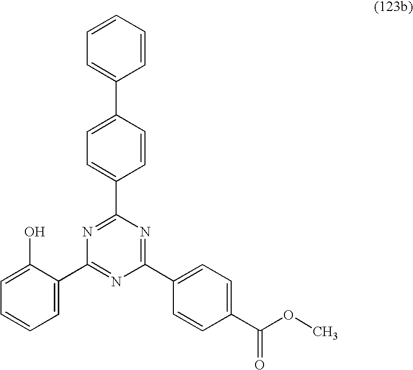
C1=C(C2=NC(C3=CC=C(C(OC)=O)C=C3)=NC(C3=CC=C(C4=CC=CC=C4)C=C3)=N2)C(O)=CC=C1
